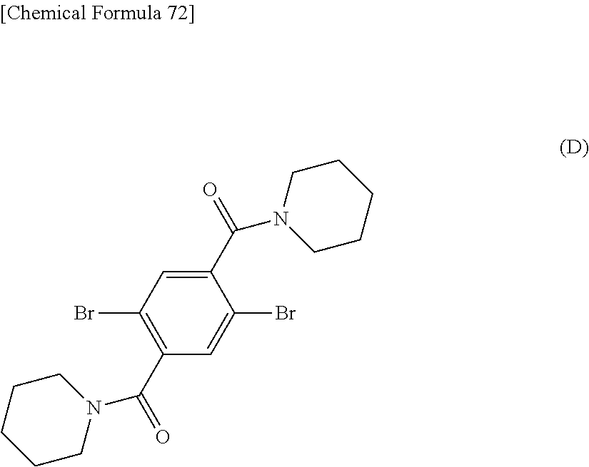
C1(C(N2CCCCC2)=O)=CC(Br)=C(C(=O)N2CCCCC2)C=C1Br
